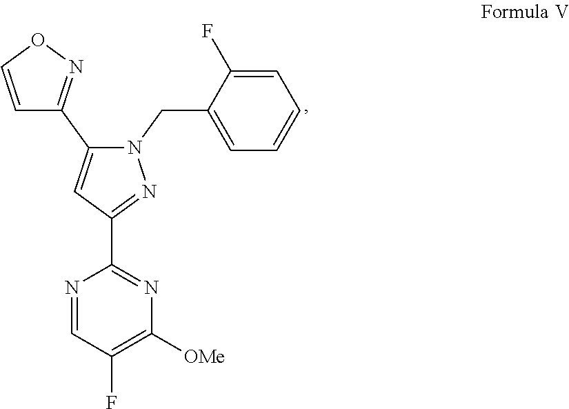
C1(C2=NOC=C2)=CC(C2=NC([OMe])=C(F)C=N2)=NN1CC1=CC=CC=C1F
